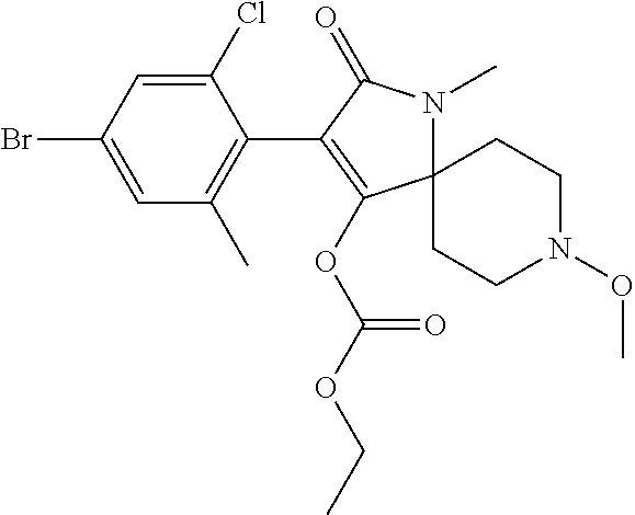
C1(Cl)=CC(Br)=CC(C)=C1C1=C(OC(OCC)=O)C2(N(C)C1=O)CCN(OC)CC2
